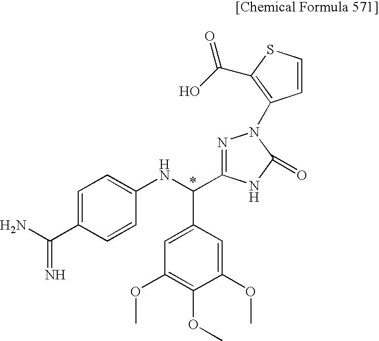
C1=C(C(=N)N)C=CC(NC(C2=CC(OC)=C(OC)C(OC)=C2)C2=NN(C3=C(C(O)=O)SC=C3)C(=O)N2)=C1
